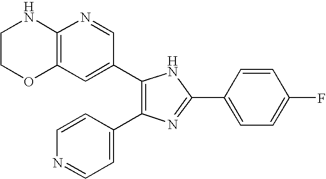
C1(C2=CC3=C(N=C2)NCCO3)=C(C2=CC=NC=C2)N=C(C2=CC=C(F)C=C2)N1
